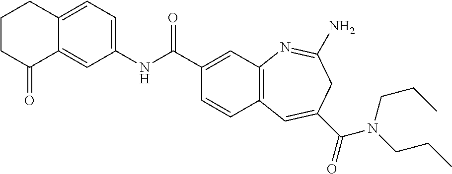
C1=C2C(=CC(NC(C3=CC4=C(C=C3)C=C(C(=O)N(CCC)CCC)CC(N)=N4)=O)=C1)C(=O)CCC2
